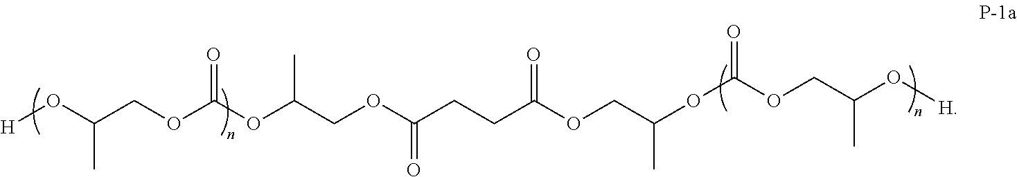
[H]OC(COC(OC(COC(CCC(OCC(OC(OCC(O[H])C)=O)C)=O)=O)C)=O)C
